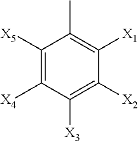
C1(C)=C([X1])C([X2])=C([X3])C([X4])=C1[X5]
